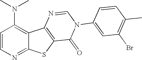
N(C1=C2C(=NC=C1)SC1=C2N=CN(C2=CC(Br)=C(C)C=C2)C1=O)(C)C
